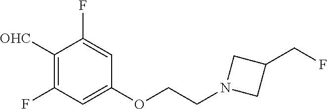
C1([OHC])=C(F)C=C(OCCN2CC(CF)C2)C=C1F
